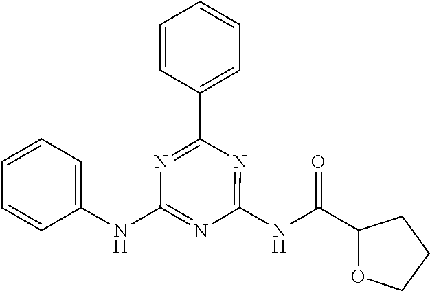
C1(NC2=CC=CC=C2)=NC(NC(C2OCCC2)=O)=NC(C2=CC=CC=C2)=N1
